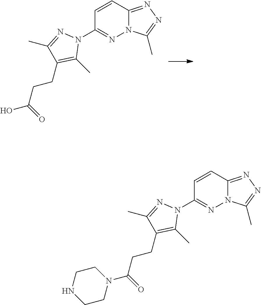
C1=CC2=NN=C(C)N2N=C1N1N=C(C)C(CCC(O)=O)=C1C.C1=CC2=NN=C(C)N2N=C1N1N=C(C)C(CCC(N2CCNCC2)=O)=C1C
